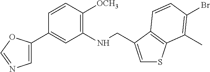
C1=CC([OCH3])=C(NCC2=CSC3=C2C=CC(Br)=C3C)C=C1C1=CN=CO1
